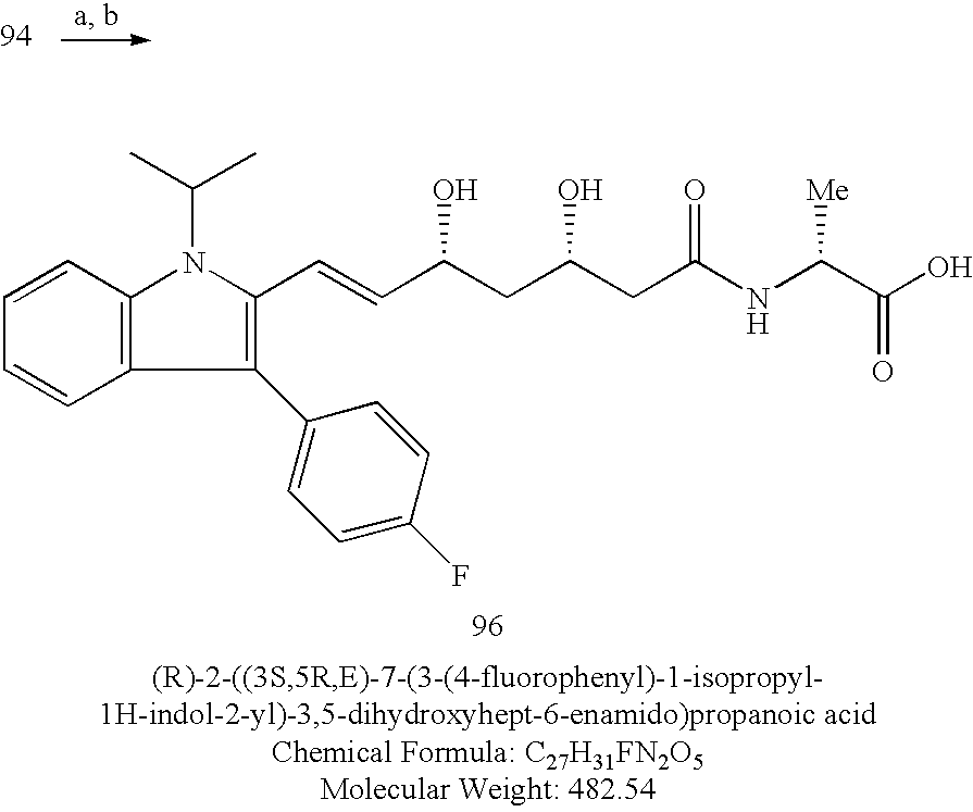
C1=CC=CC2=C1N(C(C)C)C(C=CC(CC(CC(NC(C(O)=O)[Me])=O)O)O)=C2C1=CC=C(F)C=C1
